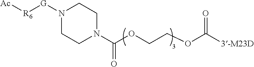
[Ac][R6][G]N1CCN(C(OCCOC([3-M23D])=O)=O)CC1
